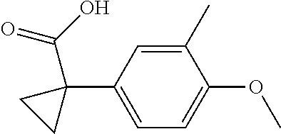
C1=C(C2(C(O)=O)CC2)C=C(C)C(OC)=C1
